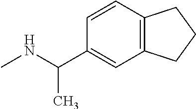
N(C)C(C)C1=CC2=C(C=C1)CCC2
